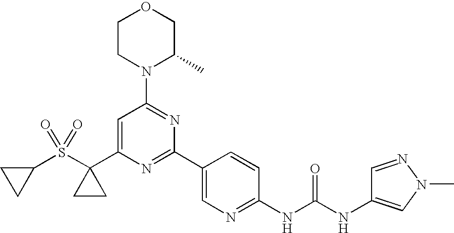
C1(C2(S(C3CC3)(=O)=O)CC2)=CC(N2C(C)COCC2)=NC(C2=CN=C(NC(=O)NC3=CN(C)N=C3)C=C2)=N1
